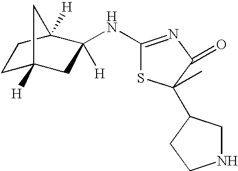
C1C2([H])CC([H])(NC3=NC(=O)C(C)(C4CNCC4)S3)C([H])(C1)C2
